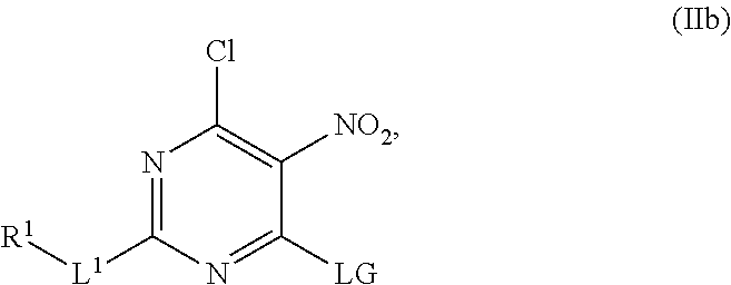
N1=C([L1][R1])N=C([LG])C([NO2])=C1Cl
